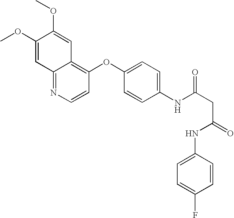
C12=NC=CC(OC3=CC=C(NC(CC(=O)NC4=CC=C(F)C=C4)=O)C=C3)=C1C=C(OC)C(OC)=C2
